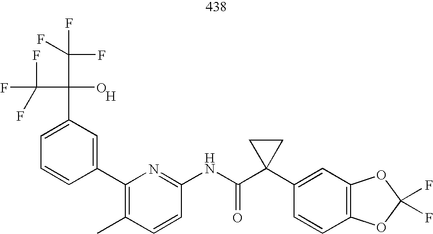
C1=C(C(C(F)(F)F)(C(F)(F)F)O)C=C(C2=C(C)C=CC(NC(C3(C4=CC5=C(C=C4)OC(F)(F)O5)CC3)=O)=N2)C=C1.[H]
